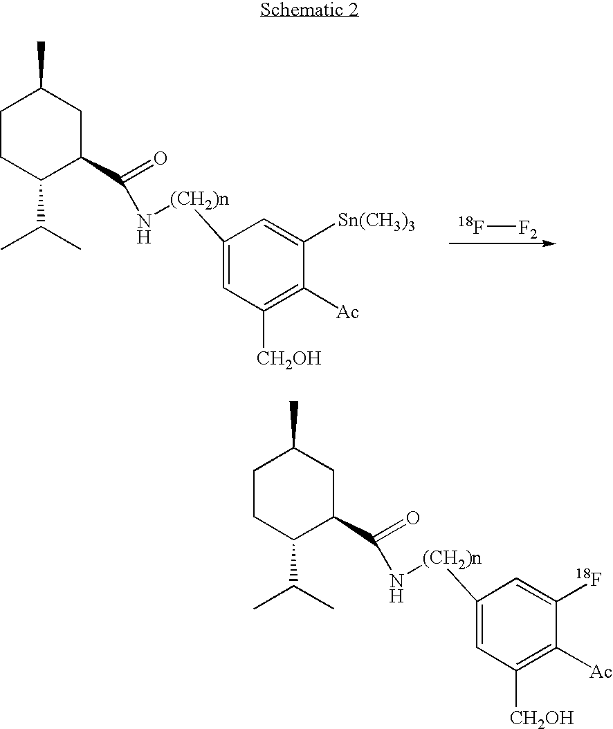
C1CC(C(C)C)C(C(=O)N[(CH2)n]C2=CC([CH2OH])=C([Ac])C([Sn(CH3)3])=C2)CC1C.[18F][F2].C1CC(C(C)C)C(C(=O)N[(CH2)n]C2=CC([CH2OH])=C([Ac])C([18F])=C2)CC1C
